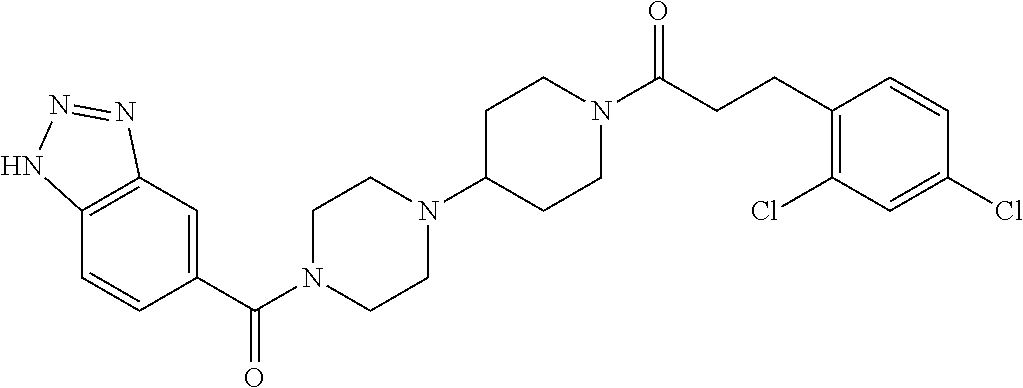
C1(C(N2CCN(C3CCN(C(CCC4=C(Cl)C=C(Cl)C=C4)=O)CC3)CC2)=O)=CC2=C(C=C1)NN=N2
